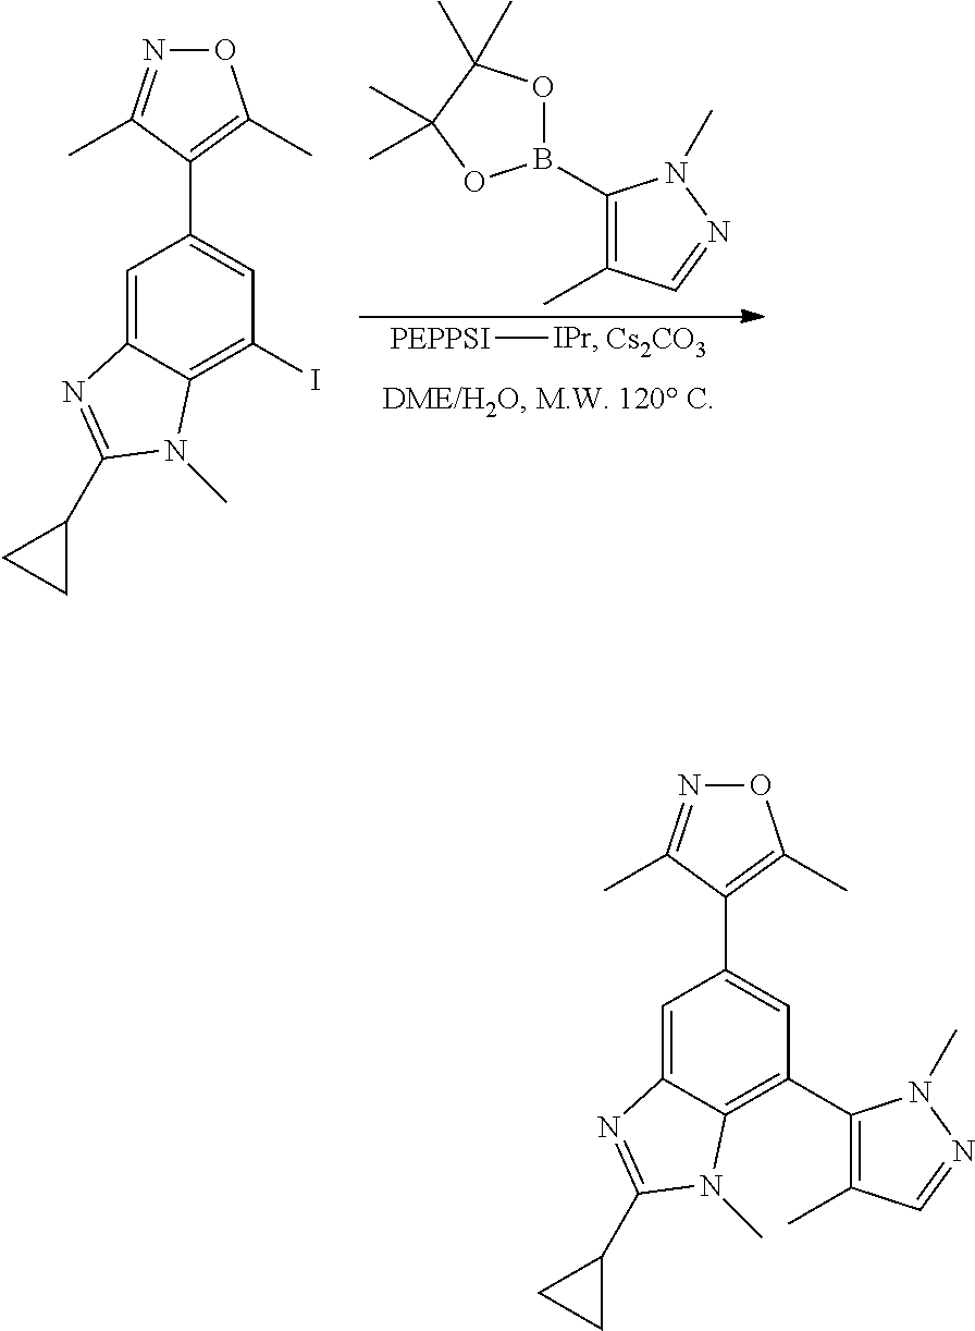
[PEPPSI][IPr].[Cs2CO3].B1(C2=C(C)C=NN2C)OC(C)(C)C(C)(C)O1.C1=C2C(=C(I)C=C1C1=C(C)ON=C1C)N(C)C(C1CC1)=N2.C1=C2C(=C(C3=C(C)C=NN3C)C=C1C1=C(C)ON=C1C)N(C)C(C1CC1)=N2
